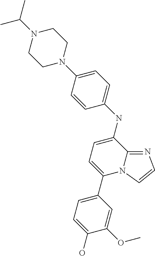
C1(C2=CC=C(NC3=CC=C(N4CCN(C(C)C)CC4)C=C3)C3=NC=CN23)=CC=C(O)C(OC)=C1
